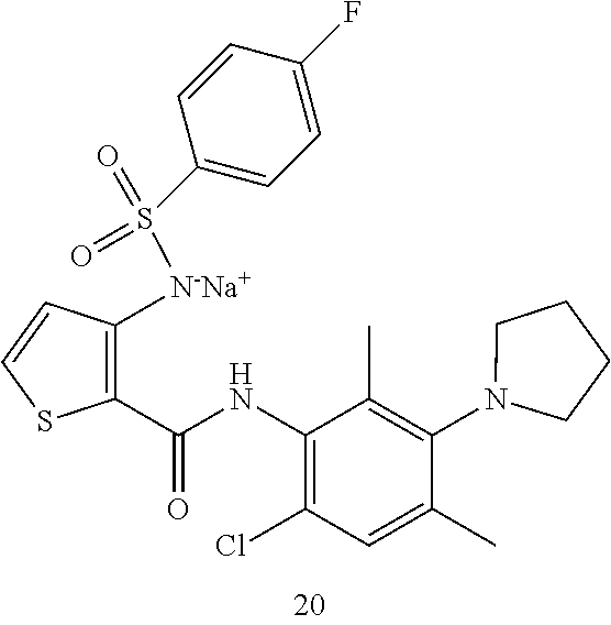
[N-Na+](S(=O)(=O)C1=CC=C(F)C=C1)C1=C(C(NC2=C(Cl)C=C(C)C(N3CCCC3)=C2C)=O)SC=C1
